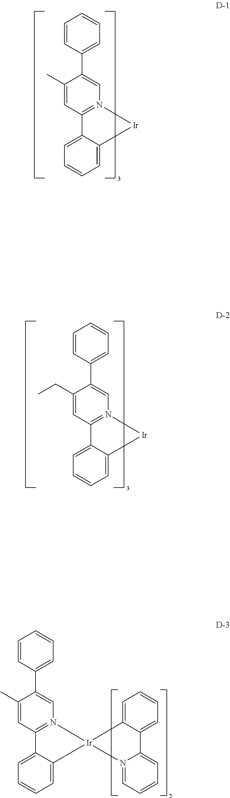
C1=CC=C2C(=C1)C1=N(C=C(C3=CC=CC=C3)C(C)=C1)[Ir]2.C1=CC=C2C(=C1)C1=N(C=C(C3=CC=CC=C3)C(C)=C1)[Ir]21N2=CC=CC=C2C2=CC=CC=C21.C1=CC=C2C(=C1)C1=N(C=C(C3=CC=CC=C3)C(CC)=C1)[Ir]2
